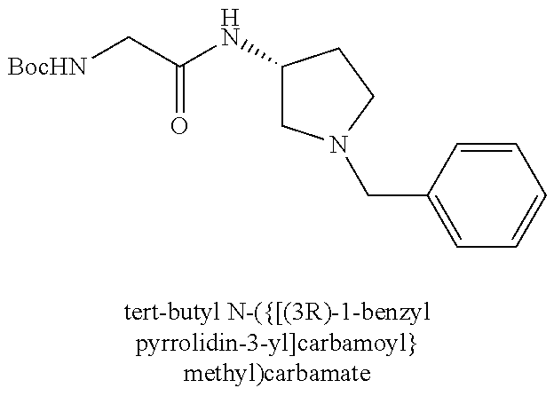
[BocHN]CC(NC1CN(CC2=CC=CC=C2)CC1)=O
